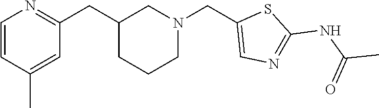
C(C1CCCN(CC2=CN=C(NC(=O)C)S2)C1)C1=NC=CC(C)=C1
